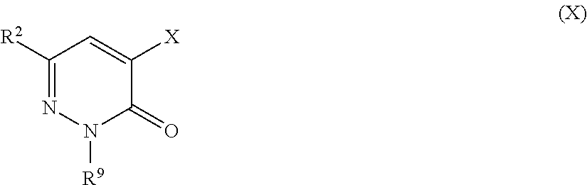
C1(=O)C([X])=CC([R2])=NN1[R9]
